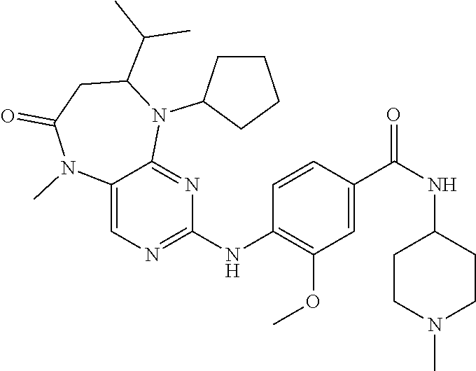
C12=CN=C(NC3=C(OC)C=C(C(NC4CCN(C)CC4)=O)C=C3)N=C1N(C1CCCC1)C(C(C)C)CC(=O)N2C
